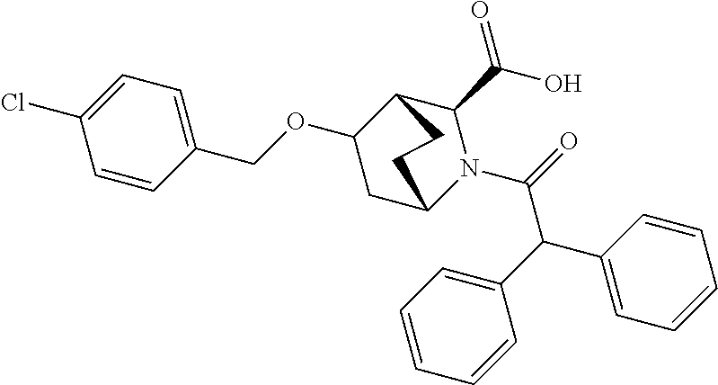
C1(Cl)=CC=C(COC2CC3N(C(=O)C(C4=CC=CC=C4)C4=CC=CC=C4)C(C(O)=O)C2CC3)C=C1
